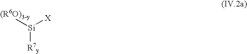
[(R6O)3-y][Si]([X])[R7y]
